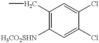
C1(CC)=C([H3CO2SHN])C=C(Cl)C(Cl)=C1
